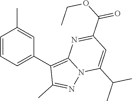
C1=CC=C(C2=C3N(N=C2C)C(C(C)C)=CC(C(OCC)=O)=N3)C=C1C
